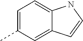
C1=C(C)C=C2C(=C1)NC=C2
